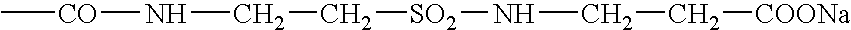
C[CO]NCC[SO2]NCC[COONa]
